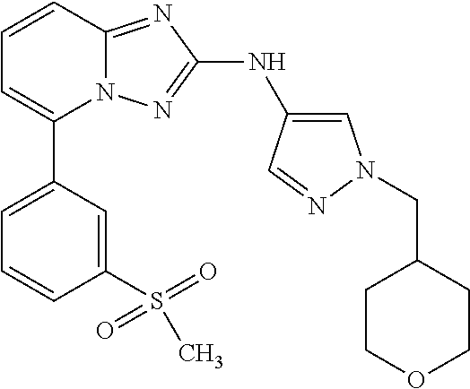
C1(S(=O)(=O)C)=CC(C2=CC=CC3=NC(NC4=CN(CC5CCOCC5)N=C4)=NN23)=CC=C1
